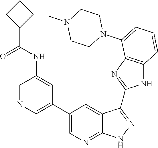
C1=NC=C(C2=CN=C3C(=C2)C(C2=NC4=C(N2)C=CC=C4N2CCN(C)CC2)=NN3)C=C1NC(C1CCC1)=O
